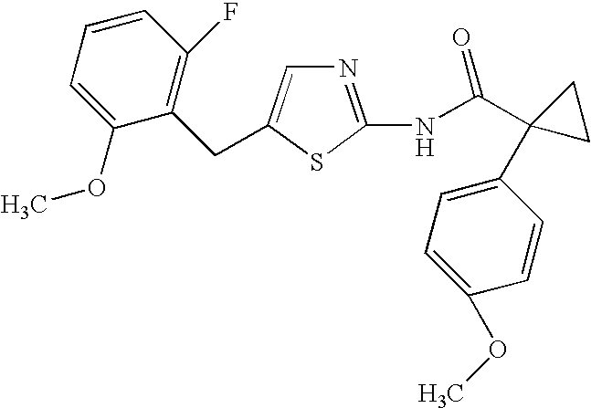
N1=C(NC(C2(C3=CC=C(OC)C=C3)CC2)=O)SC(CC2=C(F)C=CC=C2OC)=C1
